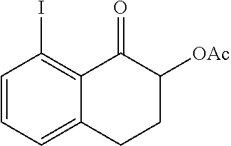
C1=CC=C2C(=C1I)C(=O)C([OAc])CC2
